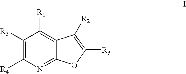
C1([R5])=C([R4])N=C2C(=C1[R1])C([R2])=C([R3])O2
